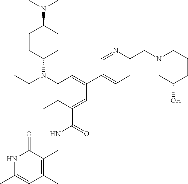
N1C(C)=CC(C)=C(CNC(C2=CC(C3=CC=C(CN4CC(O)CCC4)N=C3)=CC(N(CC)C3CCC(N(C)C)CC3)=C2C)=O)C1=O
